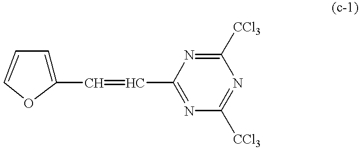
C1(C=CC2=NC([CCl3])=NC([CCl3])=N2)=CC=CO1
